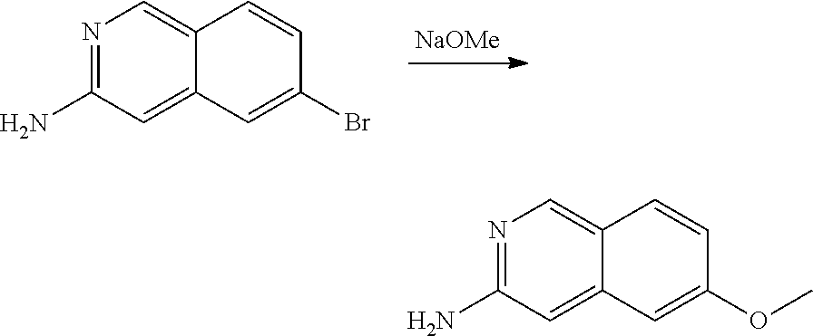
N1=C(N)C=C2C(=C1)C=CC(Br)=C2.[NaOMe].N1=C(N)C=C2C(=C1)C=CC(OC)=C2
